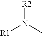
[R1]N(C)[R2]
